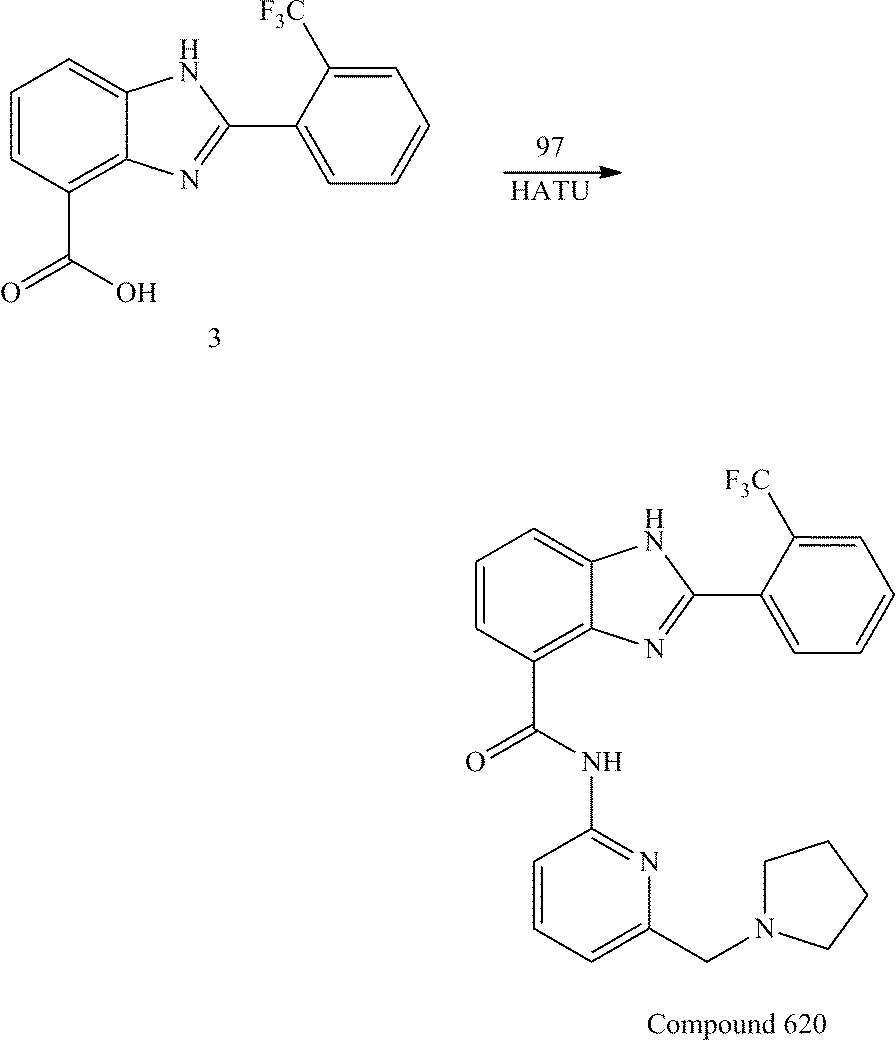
C1=CC(C(NC2=NC(CN3CCCC3)=CC=C2)=O)=C2C(=C1)NC(C1=CC=CC=C1[F3C])=N2.[HATU].C1=CC(C(O)=O)=C2C(=C1)NC(C1=CC=CC=C1[F3C])=N2
